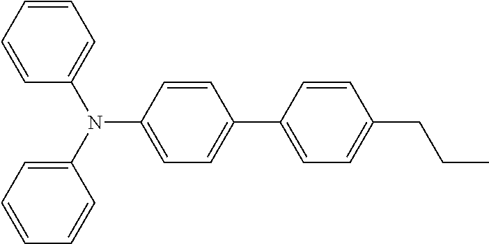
C1=CC=CC(N(C2=CC=CC=C2)C2=CC=C(C3=CC=C(CCC)C=C3)C=C2)=C1
